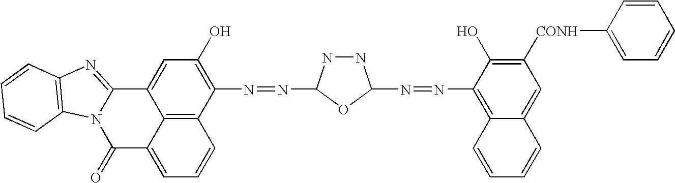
C12=C3C(N=NC4NNC(N=NC5=C6C(=CC([CONH]C7=CC=CC=C7)=C5O)C=CC=C6)O4)=C(O)C=C1C1=NC4=C(N1C(=O)C2=CC=C3)C=CC=C4
